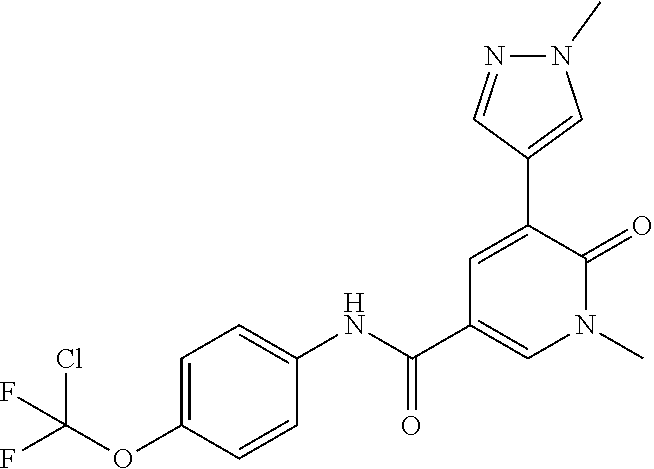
C1=C(C2=CN(C)N=C2)C(=O)N(C)C=C1C(NC1=CC=C(OC(F)(Cl)F)C=C1)=O
